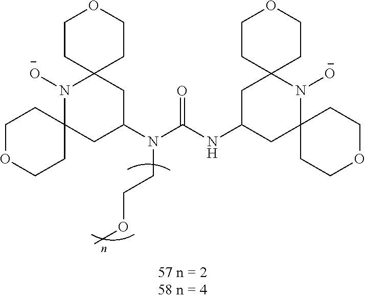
O1CCC2(CC1)N([O-])C1(CC(N(C(NC3CC4(N([O-])C5(C3)CCOCC5)CCOCC4)=O)CCOC)C2)CCOCC1
